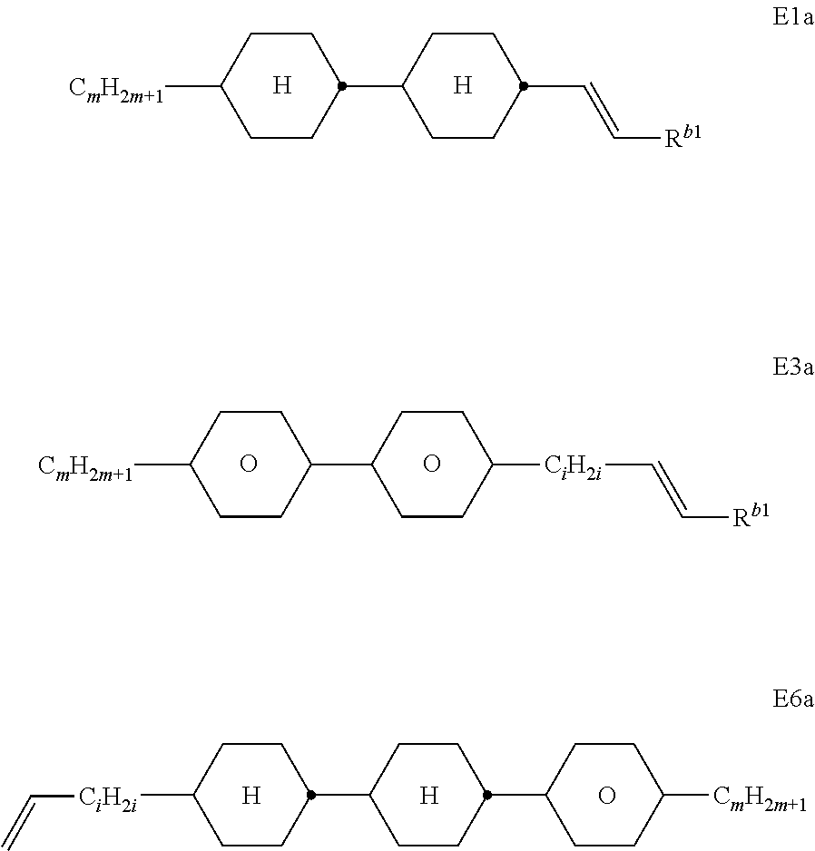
C1CC(C2CCC(C=C[Rb1])CC2)CCC1[CmH2m+1].[H].[H].C1CC(C2CCC([CiH2i]C=C[Rb1])CC2)CCC1[CmH2m+1].O.O.[H].[H].C1CC(C2CCC(C3CCC([CmH2m+1])CC3)CC2)CCC1[CiH2i]C=C.O
